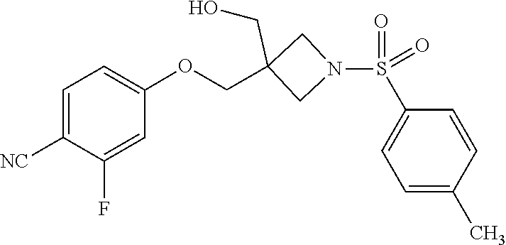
O=S(=O)(C1=CC=C(C)C=C1)N1CC(COC2=CC=C([NC])C(F)=C2)(CO)C1
